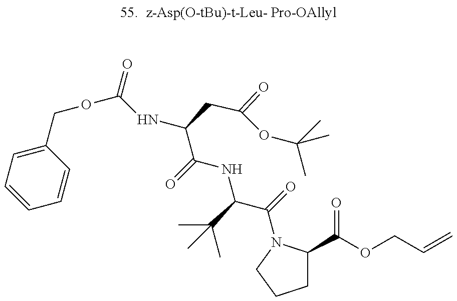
C1=CC=C(COC(NC(C(=O)NC(C(=O)N2C(C(OCC=C)=O)CCC2)C(C)(C)C)CC(=O)OC(C)(C)C)=O)C=C1
